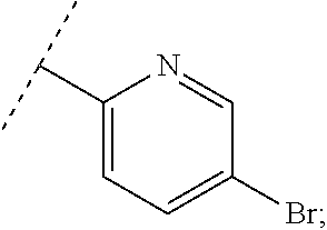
C1(C(C)C)=CC=C(Br)C=N1
